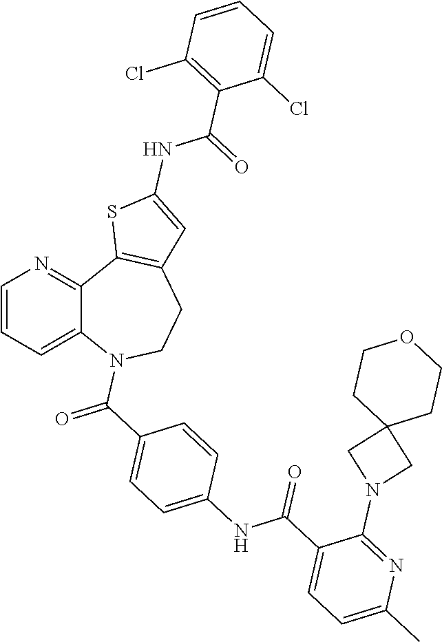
C12=CC=CN=C1C1=C(CCN2C(=O)C2=CC=C(NC(C3=CC=C(C)N=C3N3CC4(C3)CCOCC4)=O)C=C2)C=C(NC(C2=C(Cl)C=CC=C2Cl)=O)S1
